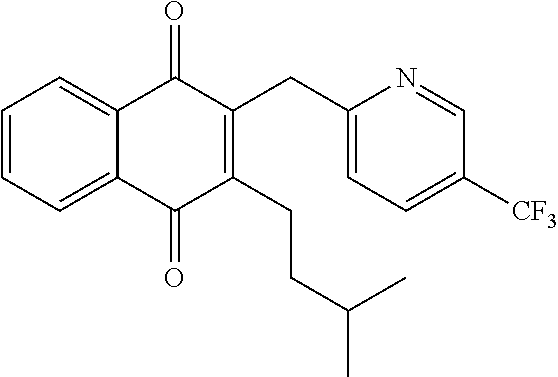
C1=CC=C2C(=C1)C(=O)C(CC1=CC=C([CF3])C=N1)=C(CCC(C)C)C2=O
